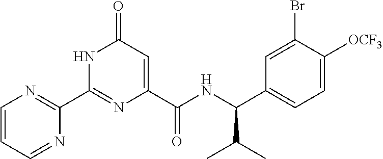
C1(C2=NC(C(NC(C3=CC=C([OCF3])C(Br)=C3)C(C)C)=O)=CC(=O)N2)=NC=CC=N1
